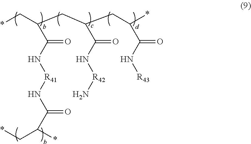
C(=O)(N[R41]NC(=O)C(*)C*)C(CC(C(=O)N[R42]N)CC(C(=O)N[R43])*)C*
